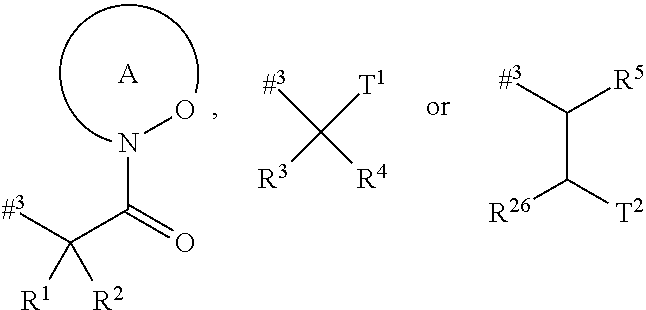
N(C(=O)C([#3])([R1])[R2])O.[A].[#3]C([T1])([R3])[R4].C(C([T2])[R26])([#3])[R5]
